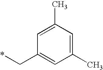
C1=C(C)C=C(C)C=C1C*
